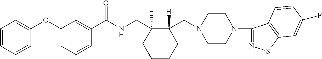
C1=CC=CC(OC2=CC=CC(C(NCC3([H])CCCCC3(CN3CCN(C4=NSC5=C4C=CC(F)=C5)CC3)[H])=O)=C2)=C1
